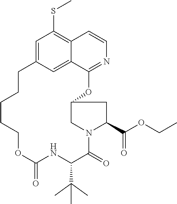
C1=C2C=C3C(=C1SC)C=CN=C3OC1CN(C(=O)C(C(C)(C)C)NC(=O)OCCCCC2)C(C(OCC)=O)C1
